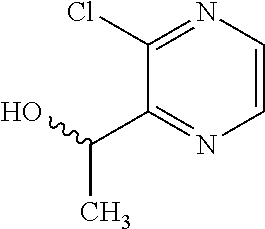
N1=C(Cl)C(C(C)O)=NC=C1
